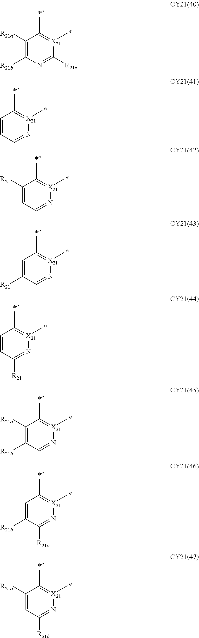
C1([R21a])=C([R21b])N=C([R21c])[X21](C)=C1C.C1=CC=N[X21](C)=C1C.C1=C([R21])C=N[X21](C)=C1C.C1=CC([R21])=N[X21](C)=C1C.C1([R21])=CC=N[X21](C)=C1C.C1([R21a])=C([R21b])C=N[X21](C)=C1C.C1=C([R21b])C([R21a])=N[X21](C)=C1C.C1([R21a])=CC([R21b])=N[X21](C)=C1C
